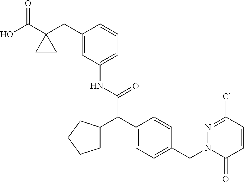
C1(C(O)=O)(CC2=CC(NC(C(C3=CC=C(CN4C(=O)C=CC(Cl)=N4)C=C3)C3CCCC3)=O)=CC=C2)CC1
